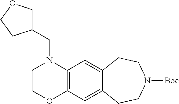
C12=C(C=C3C(=C1)CCN([Boc])CC3)OCCN2CC1COCC1
